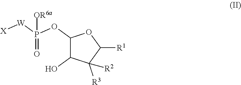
C1(OP([W][X])(=O)[OR6a])C(O)C([R3])([R2])C([R1])O1
